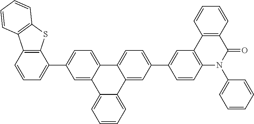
C1=C(C2=CC3=C(C=C2)N(C2=CC=CC=C2)C(=O)C2=C3C=CC=C2)C=C2C(=C1)C1=CC=C(C3=CC=CC4=C3SC3=C4C=CC=C3)C=C1C1=CC=CC=C21
